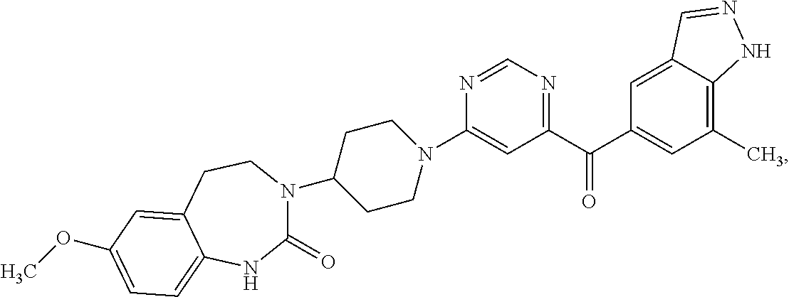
N1=CN=C(C(C2=CC(C)=C3C(=C2)C=NN3)=O)C=C1N1CCC(N2C(=O)NC3=CC=C(OC)C=C3CC2)CC1
